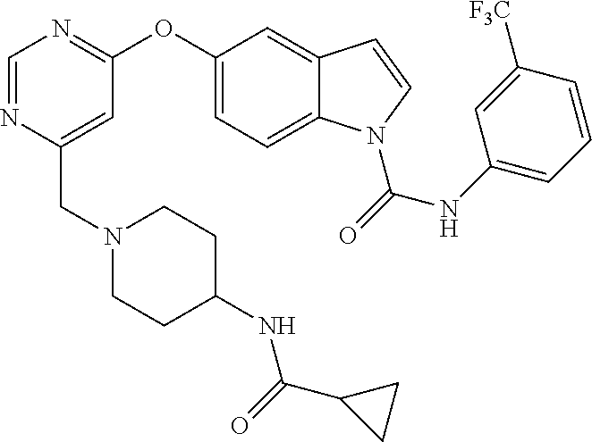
C1=C(CN2CCC(NC(C3CC3)=O)CC2)N=CN=C1OC1=CC=C2C(=C1)C=CN2C(=O)NC1=CC=CC([F3C])=C1
